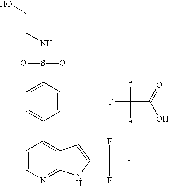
C(C(=O)O)(F)(F)F.S(C1=CC=C(C2=C3C(=NC=C2)NC(C(F)(F)F)=C3)C=C1)(=O)(=O)NCCO
